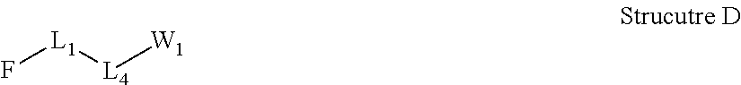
F[L1][L4][W1]
